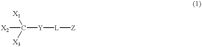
[X2]C([Y][L][Z])([X1])[X3]
